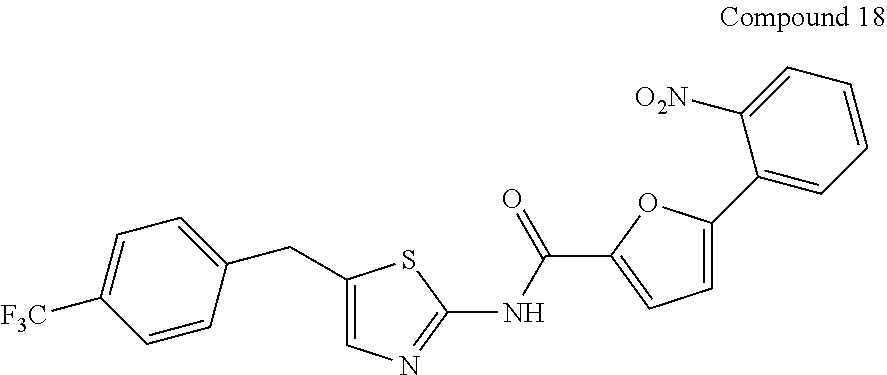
C1(CC2=CC=C([F3C])C=C2)=CN=C(NC(C2=CC=C(C3=CC=CC=C3[O2N])O2)=O)S1
